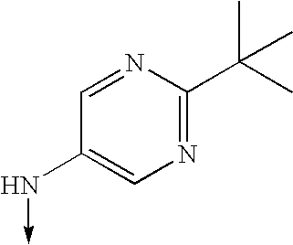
C1=NC(C(C)(C)C)=NC=C1N->C
